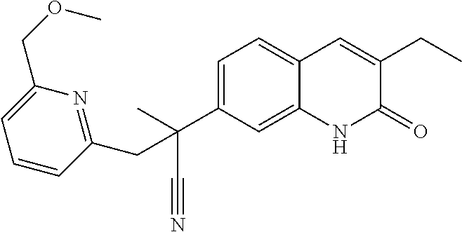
C(C(C1=CC=C2C(=C1)NC(=O)C(CC)=C2)(C#N)C)C1=NC(COC)=CC=C1
